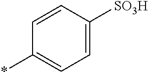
C1=C([SO3H])C=CC(*)=C1
